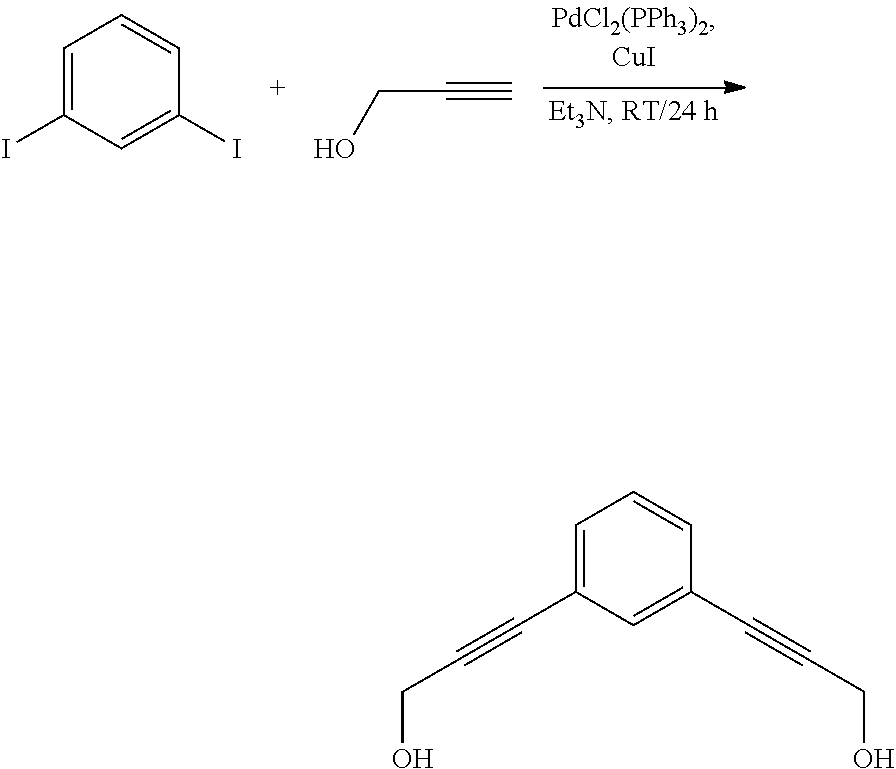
C1=C(I)C=C(I)C=C1.C(O)C#C.C1=C(C#CCO)C=C(C#CCO)C=C1
